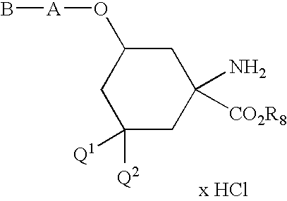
C1C(O[A]B)CC([Q2])([Q1])CC1(N)[CO2R8]
